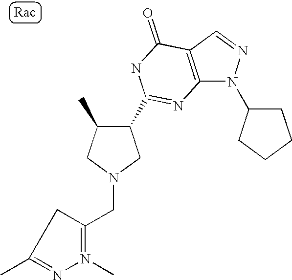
C12=C(C=NN1C1CCCC1)C(=O)NC(C1C(C)CN(CC3=N(C)N=C(C)C3)C1)=N2
